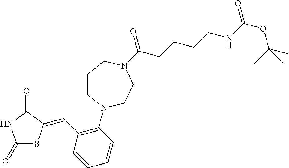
C1(=O)SC(=CC2=C(N3CCCN(C(CCCCNC(OC(C)(C)C)=O)=O)CC3)C=CC=C2)C(=O)N1
